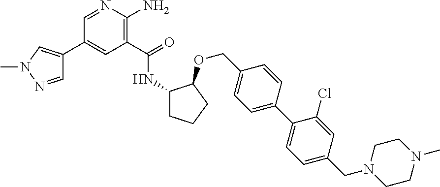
C1(C(=O)NC2CCCC2OCC2=CC=C(C3=CC=C(CN4CCN(C)CC4)C=C3Cl)C=C2)=C(N)N=CC(C2=CN(C)N=C2)=C1
